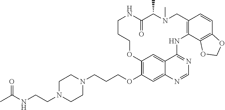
C1N(CCNC(C)=O)CCN(CCCOC2=C3C=C4C(=C2)N=CN=C4NC2=C(C=CC4=C2OCO4)CN(C)C(C)C(=O)NCCCO3)C1
